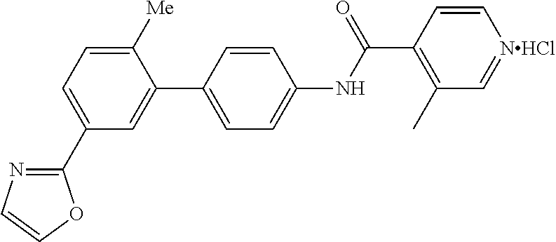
C1([Me])=CC=C(C2=NC=CO2)C=C1C1=CC=C(NC(C2=C(C)C=[NHCl]C=C2)=O)C=C1
